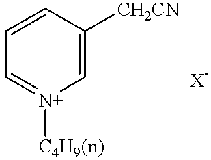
C1=CC=[N+]([C4H9(n)])C=C1[CH2CN]
